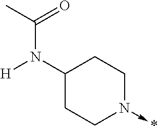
C1(N([H])C(C)=O)CCN(->*)CC1
